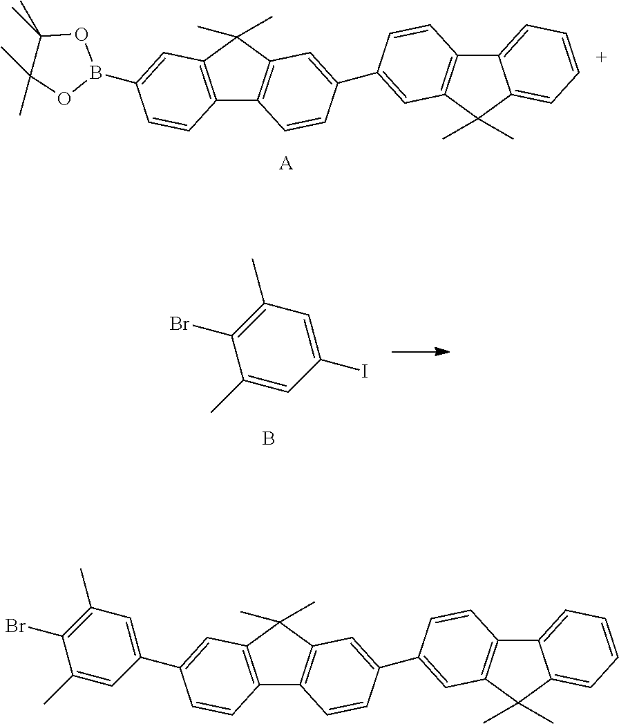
C1(C)=CC(I)=CC(C)=C1Br.B.[A].C12=C(C=C(B3OC(C)(C)C(C)(C)O3)C=C1)C(C)(C)C1=C2C=CC(C2=CC3=C(C4=CC=CC=C4C3(C)C)C=C2)=C1.C12=C(C=C(C3=CC(C)=C(Br)C(C)=C3)C=C1)C(C)(C)C1=C2C=CC(C2=CC3=C(C4=CC=CC=C4C3(C)C)C=C2)=C1
